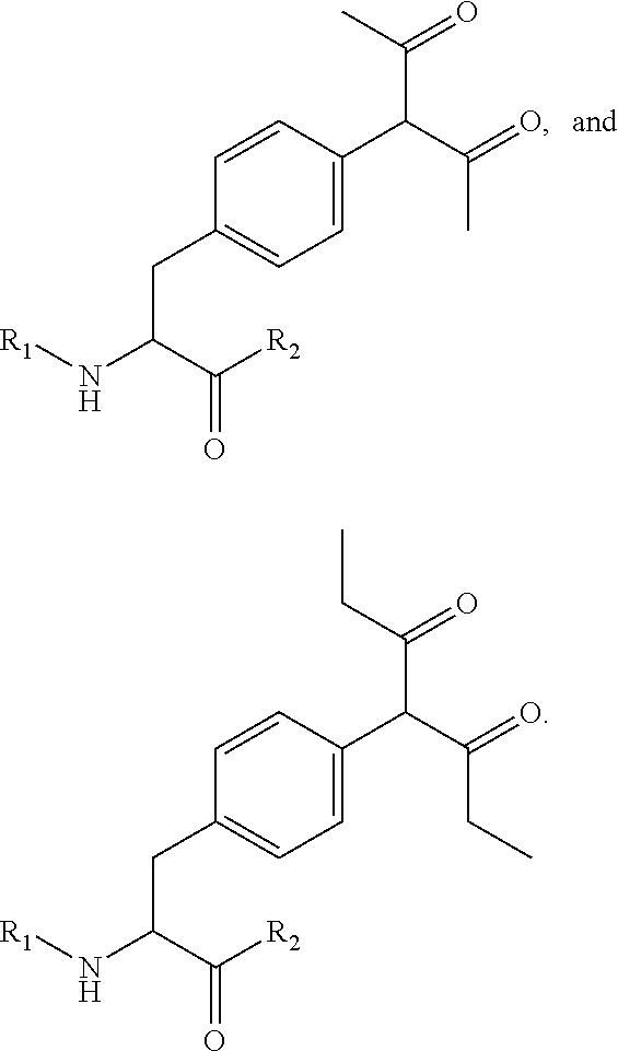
C1=C(C(C(C)=O)C(=O)C)C=CC(CC(N[R1])C(=O)[R2])=C1.C1=C(C(C(CC)=O)C(=O)CC)C=CC(CC(N[R1])C(=O)[R2])=C1
